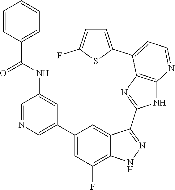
C1=NC=C(C2=CC(F)=C3C(=C2)C(C2=NC4=C(N2)N=CC=C4C2=CC=C(F)S2)=NN3)C=C1NC(C1=CC=CC=C1)=O
